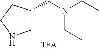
C1C(CN(CC)CC)CCN1
